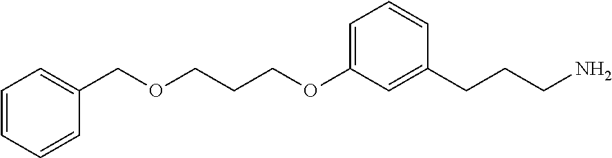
O(CCCOC1=CC=CC(CCCN)=C1)CC1=CC=CC=C1
